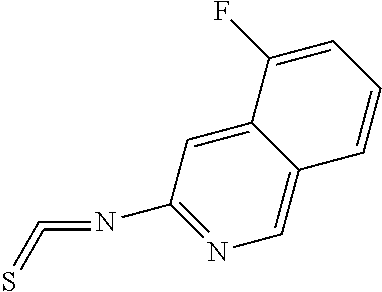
N(C1=NC=C2C(=C1)C(F)=CC=C2)=C=S
